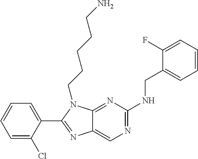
C1=C(Cl)C(C2=NC3=CN=C(NCC4=CC=CC=C4F)N=C3N2CCCCCN)=CC=C1
